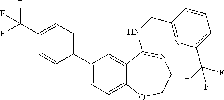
C1=CC(C2=CC=C3C(=C2)C(NCC2=NC(C(F)(F)F)=CC=C2)=NCCO3)=CC=C1C(F)(F)F
